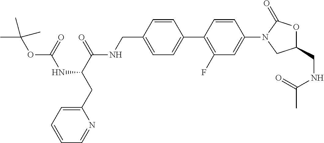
C1=C(CNC(C(CC2=CC=CC=N2)NC(=O)OC(C)(C)C)=O)C=CC(C2=C(F)C=C(N3CC(CNC(C)=O)OC3=O)C=C2)=C1
